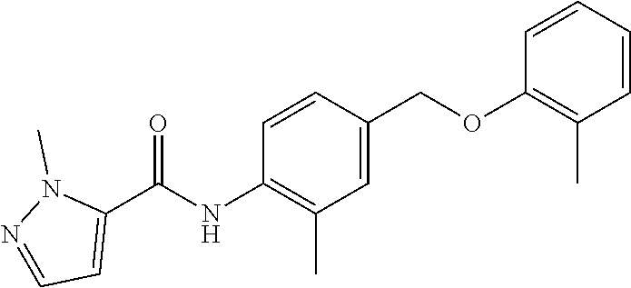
C1=CC=CC(OCC2=CC(C)=C(NC(C3=CC=NN3C)=O)C=C2)=C1C
